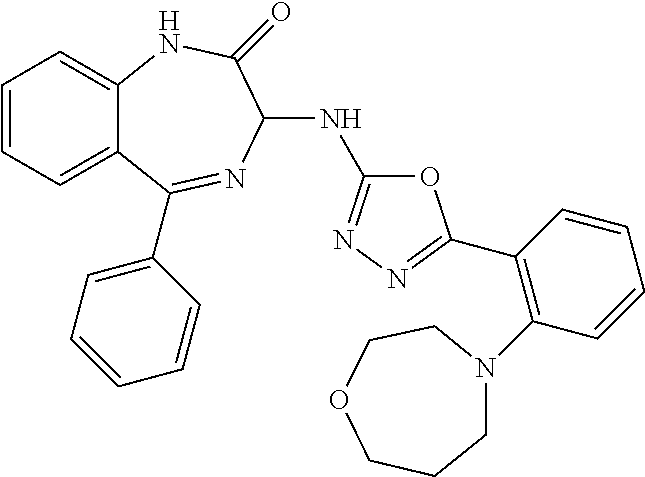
C1=CC=C2C(=C1)NC(=O)C(NC1=NN=C(C3=C(N4CCCOCC4)C=CC=C3)O1)N=C2C1=CC=CC=C1
